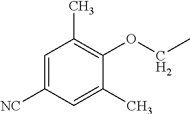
C1=C([NC])C=C(C)C(OCC)=C1C
